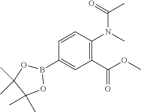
C1=CC(N(C(=O)C)C)=C(C(OC)=O)C=C1B1OC(C)(C)C(C)(C)O1
